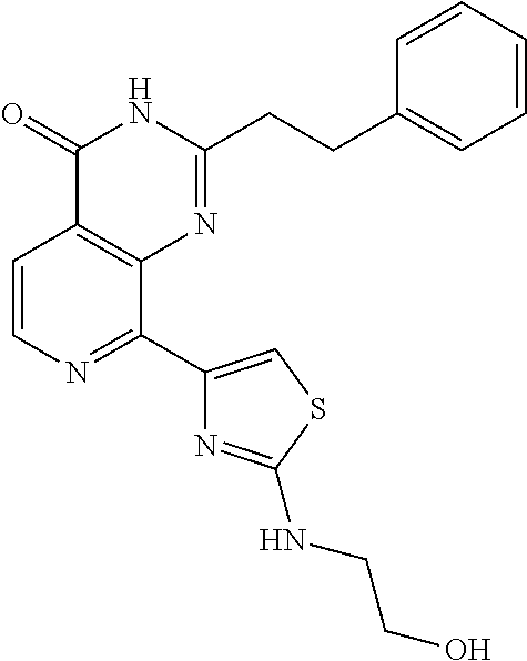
C1=CN=C(C2=CSC(NCCO)=N2)C2=C1C(=O)NC(CCC1=CC=CC=C1)=N2
